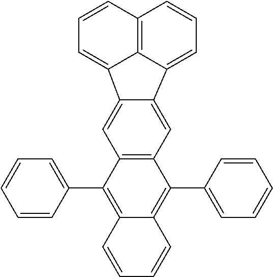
C1=CC(C2=C3C(=C(C4=CC=CC=C4)C4=C2C=C2C(=C4)C4=CC=CC5=C4C2=CC=C5)C=CC=C3)=CC=C1
